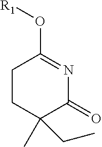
C1CC(CC)(C)C(=O)N=C1O[R1]
